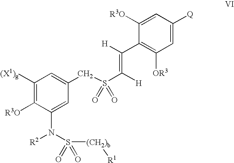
[R3O]C1=C([(X1)g])C=C(CS(C(=C([H])C2=C([OR3])C=C([Q])C=C2[R3O])[H])(=O)=O)C=C1N([R2])S([(CH2)b][R1])(=O)=O
